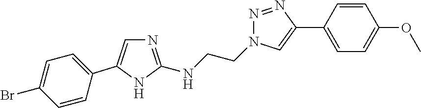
N1=C(NCCN2N=NC(C3=CC=C(OC)C=C3)=C2)NC(C2=CC=C(Br)C=C2)=C1
